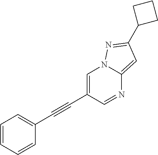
C1=CC=CC(C#CC2=CN3C(=CC(C4CCC4)=N3)N=C2)=C1
